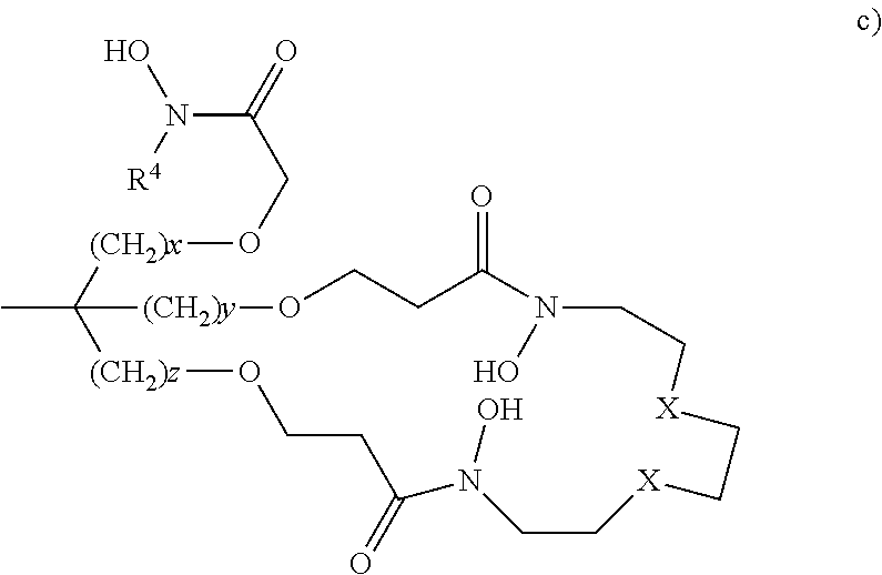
CC1([(CH2)x]OCC(=O)N([R4])O)[(CH2)z]OCCC(=O)N(O)CC[X]CC[X]CCN(O)C(=O)CCO[(CH2)y]1
